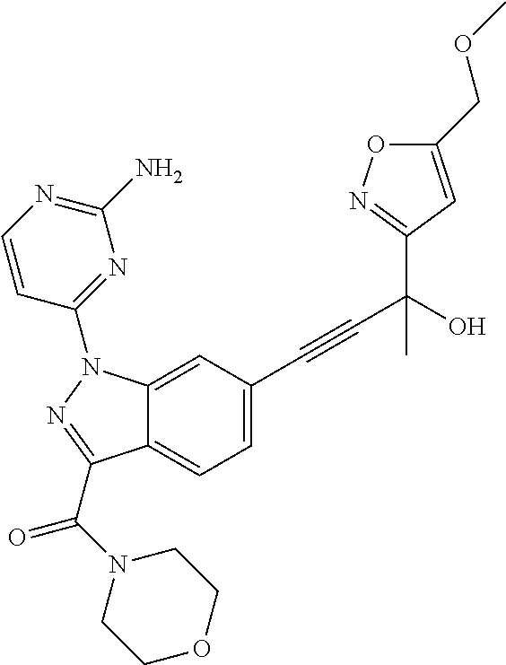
C12=CC(C#CC(C3=NOC(COC)=C3)(O)C)=CC=C1C(C(N1CCOCC1)=O)=NN2C1=NC(N)=NC=C1
